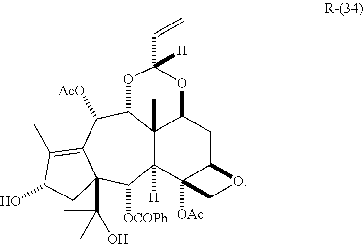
C12(C)C3([H])C4([OAc])C(CC1OC(C=C)([H])OC2C([AcO])C1=C(C)C(O)CC1(C(C)(O)C)C3[OCOPh])OC4
